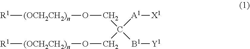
[R1][(OCH2CH2)n]OCC([A1][X1])([B1][Y1])CO[(OCH2CH2)n][R1]
